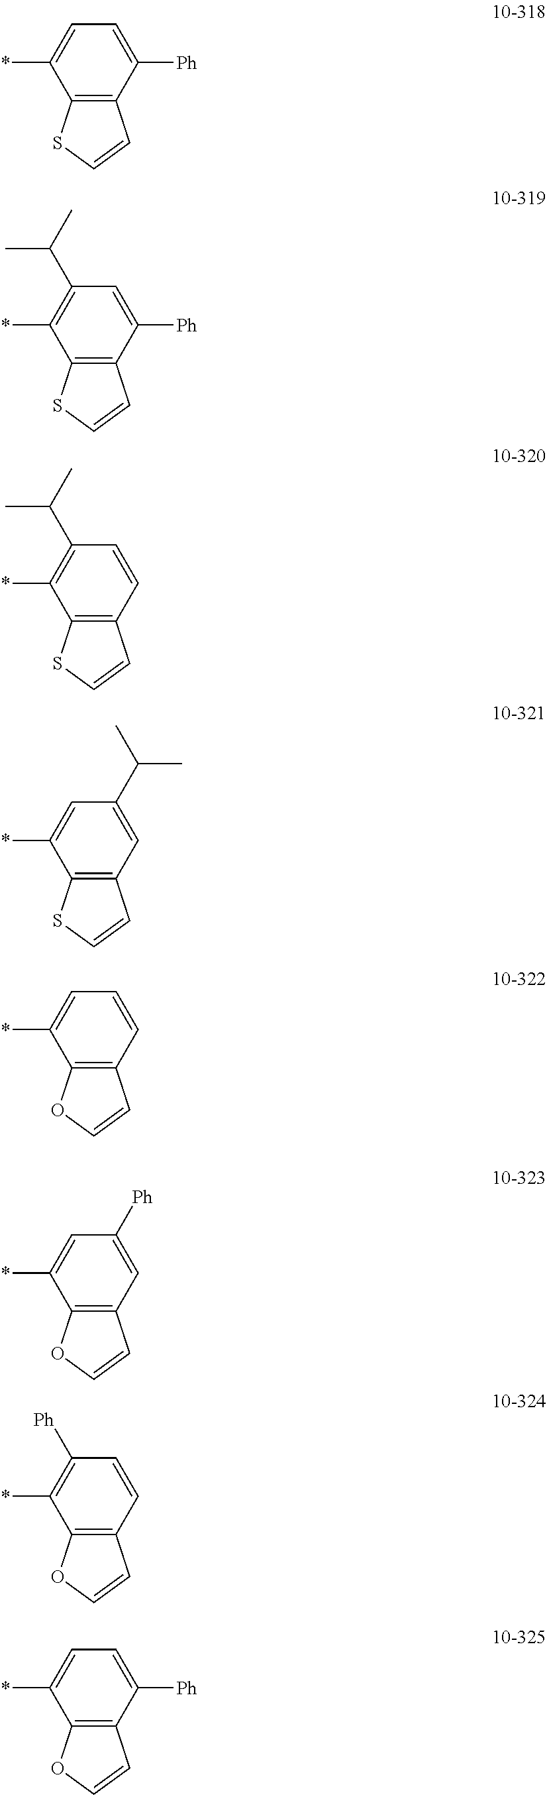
C12=C(C([Ph])=CC=C1*)C=CS2.C12=C(C([Ph])=CC(C(C)C)=C1*)C=CS2.C12=C(C=CC(C(C)C)=C1*)C=CS2.C12=C(C=C(C(C)C)C=C1*)C=CS2.C12=C(C=CC=C1*)C=CO2.C12=C(C=C([Ph])C=C1*)C=CO2.C12=C(C=CC([Ph])=C1*)C=CO2.C12=C(C([Ph])=CC=C1*)C=CO2
